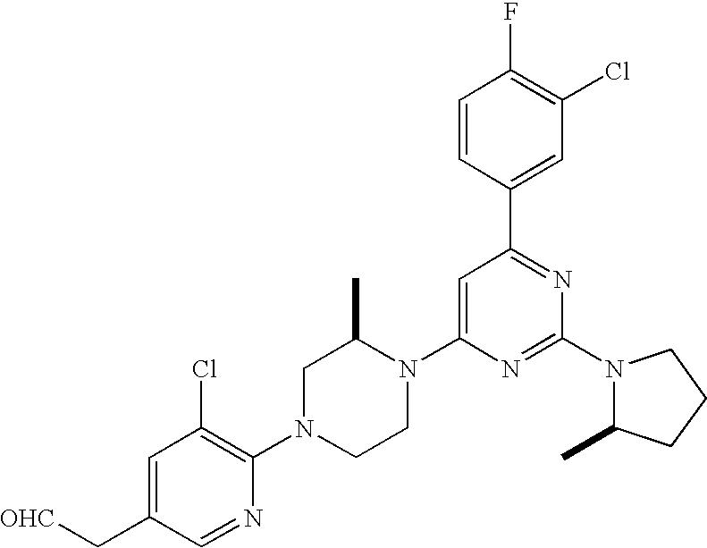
C1=C(C[OHC])C=NC(N2CCN(C3=CC(C4=CC(Cl)=C(F)C=C4)=NC(N4C(C)CCC4)=N3)C(C)C2)=C1Cl
